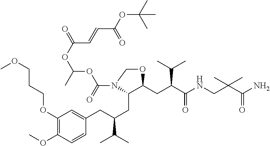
C1(OCCCOC)=C(OC)C=CC(CC(CC2C(CC(C(NCC(C(N)=O)(C)C)=O)C(C)C)OCN2C(=O)OC(OC(=O)C=CC(OC(C)(C)C)=O)C)C(C)C)=C1
